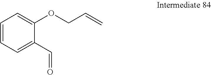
C1=CC=C(C=O)C(OCC=C)=C1
